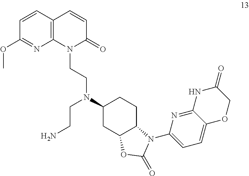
N1(CCN(C2CC3C(CC2)N(C2=CC=C4C(=N2)NC(=O)CO4)C(=O)O3)CCN)C(=O)C=CC2=C1N=C(OC)C=C2
